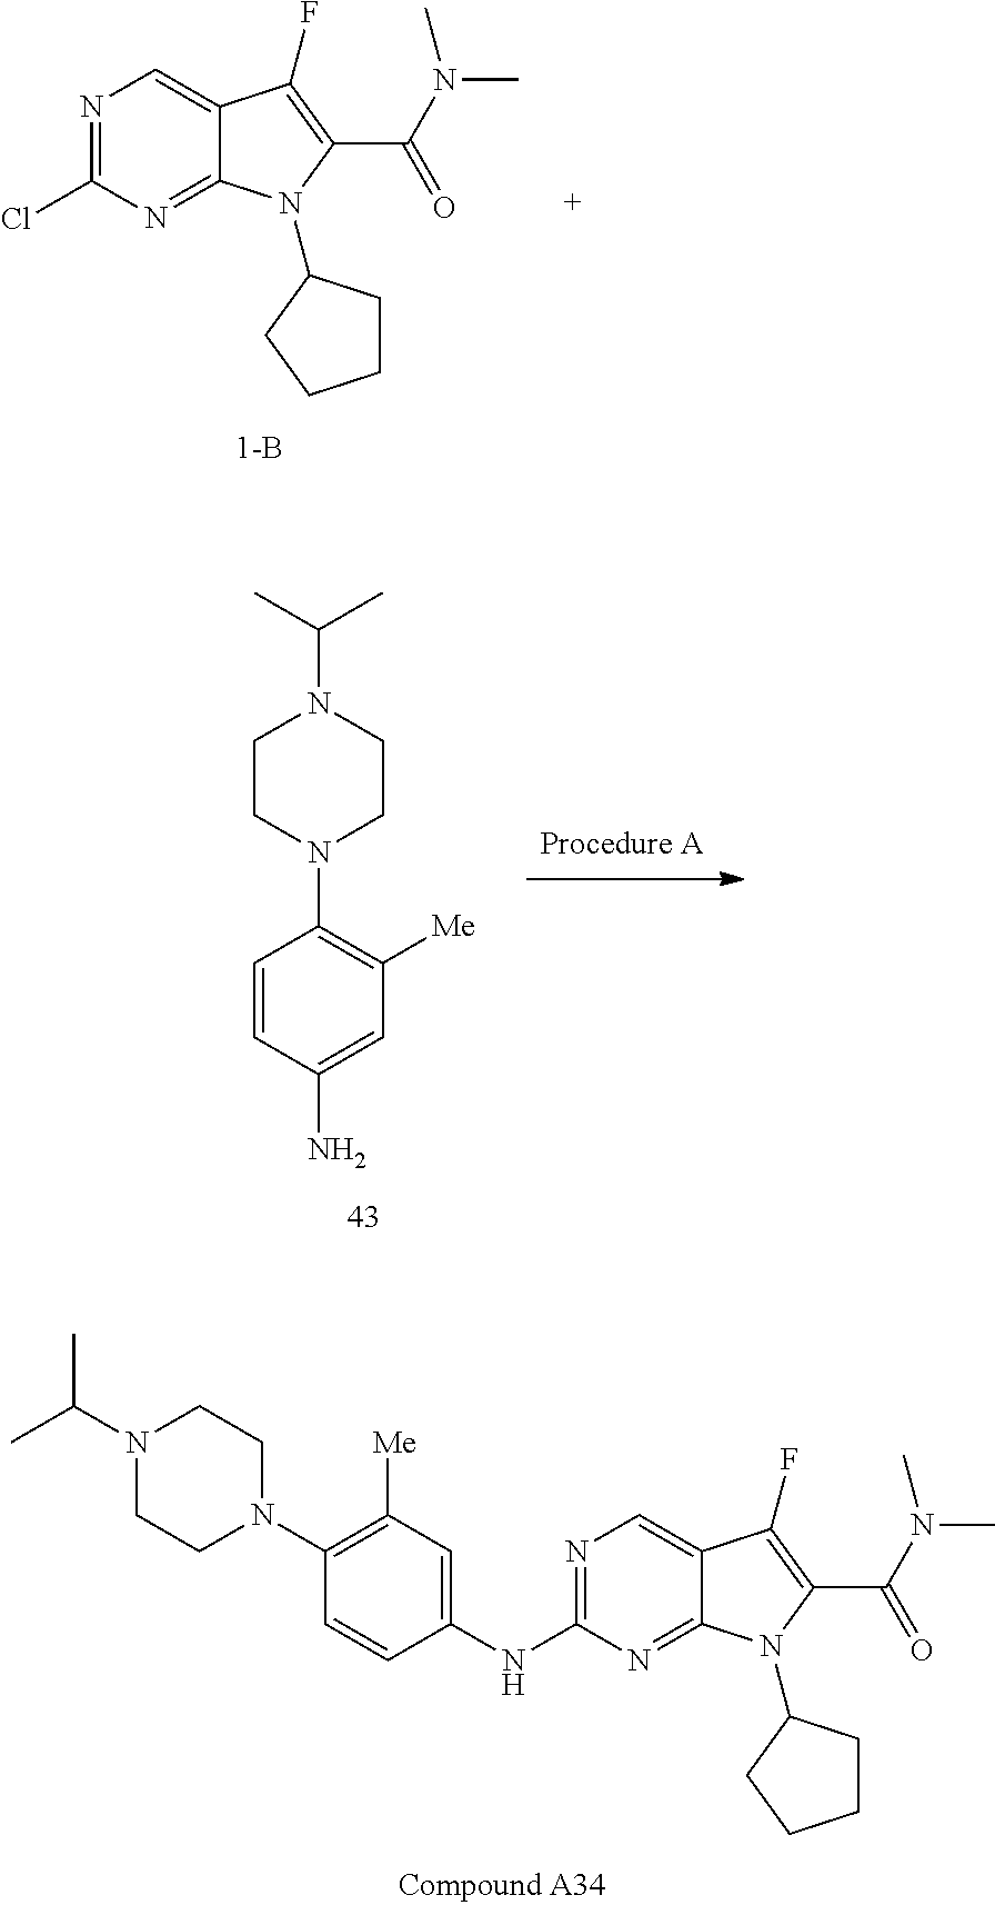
N1=C(Cl)N=C2C(=C1)C(F)=C(C(N(C)C)=O)N2C1CCCC1.C1=C(NC2=NC=C3C(=N2)N(C2CCCC2)C(C(N(C)C)=O)=C3F)C=CC(N2CCN(C(C)C)CC2)=C1[Me].C1=C(N)C=CC(N2CCN(C(C)C)CC2)=C1[Me]
